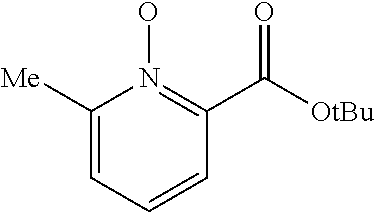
C1([Me])=CC=CC(C([OtBu])=O)=N1O
